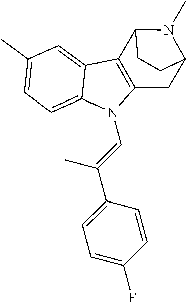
C1(C)=CC=C2C(=C1)C1=C(N2C=C(C)C2=CC=C(F)C=C2)CC2N(C)C1CC2
